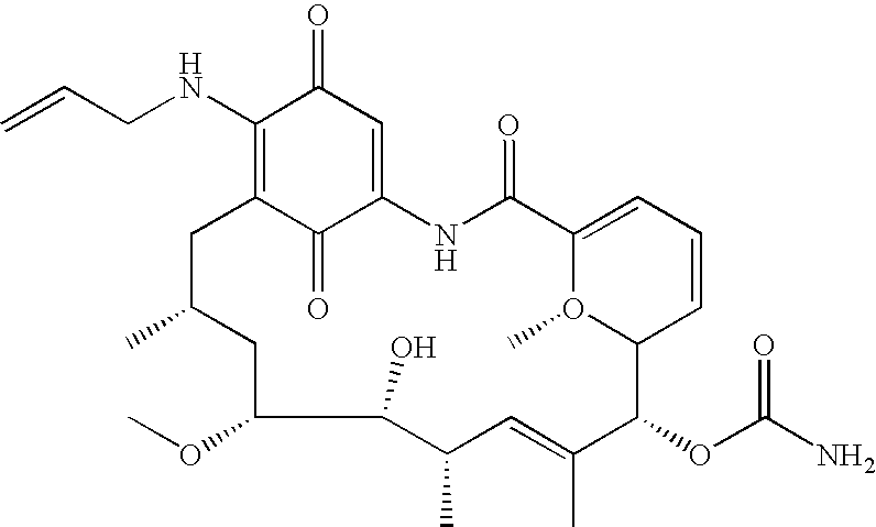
C1(NCC=C)=C2C(=O)C(=CC1=O)NC(=O)C1=CC=CC(C(OC(N)=O)C(C)=CC(C)C(O)C(OC)CC(C)C2)O1C
